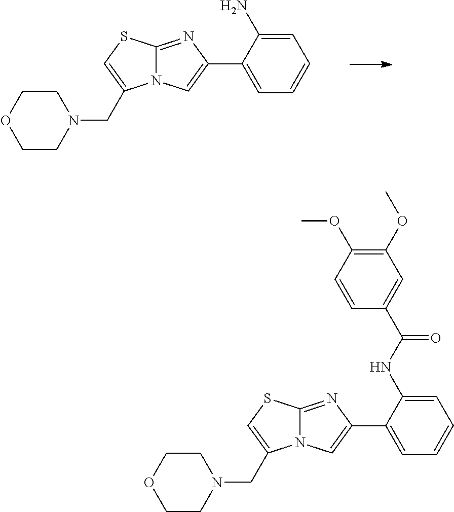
C1=C(C2=CN3C(=N2)SC=C3CN2CCOCC2)C(N)=CC=C1.C1=C(C2=CN3C(=N2)SC=C3CN2CCOCC2)C(NC(=O)C2=CC(OC)=C(OC)C=C2)=CC=C1
